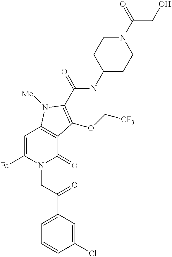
[Et]C1=CC2=C(C(=O)N1CC(C1=CC=CC(Cl)=C1)=O)C(OC[CF3])=C(C(=O)NC1CCN(C(=O)CO)CC1)N2[Me]
